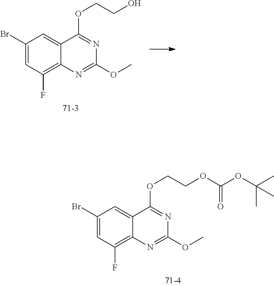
C(OC1=NC(OC)=NC2=C(F)C=C(Br)C=C12)CO.C(OC1=NC(OC)=NC2=C(F)C=C(Br)C=C12)COC(OC(C)(C)C)=O
